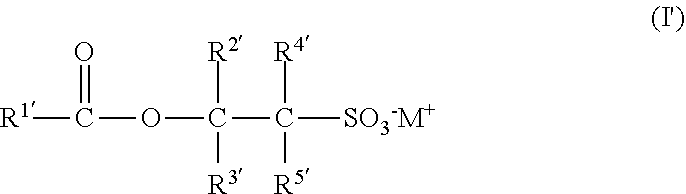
[R1]C(OC(C([SO3-M+])([R5])[R4])([R3])[R2])=O
